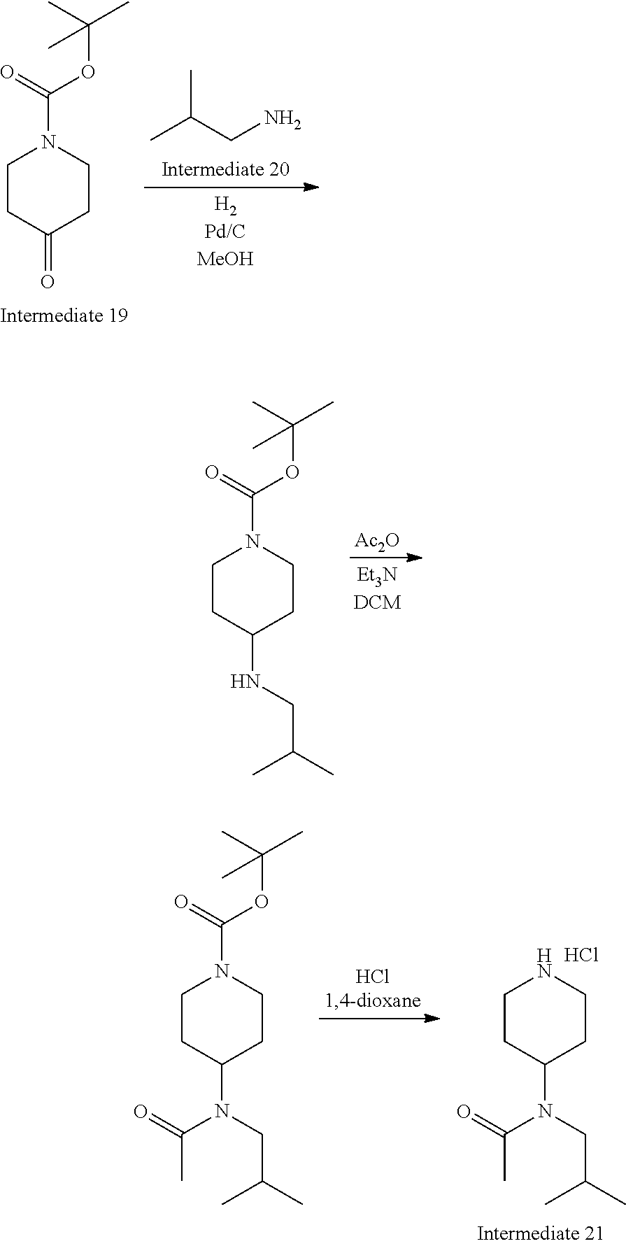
C1CC(=O)CCN1C(OC(C)(C)C)=O.CC(CN)C.[Ac2O].C1CC(NCC(C)C)CCN1C(OC(C)(C)C)=O.C1CC(N(CC(C)C)C(=O)C)CCN1.Cl.C1CC(N(CC(C)C)C(=O)C)CCN1C(OC(C)(C)C)=O
